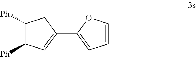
C1([Ph])C([Ph])C=C(C2=CC=CO2)C1
